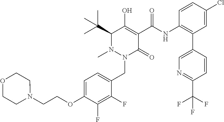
C1=C(OCCN2CCOCC2)C(F)=C(F)C(CN2C(=O)C(C(=O)NC3=C(C4=CN=C(C(F)(F)F)C=C4)C=C(Cl)C=C3)=C(O)C(C(C)(C)C)N2C)=C1
